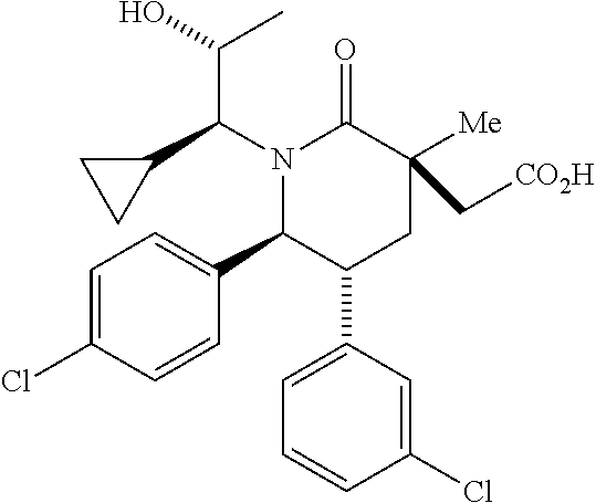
N1(C(C2CC2)C(O)C)C(C2=CC=C(Cl)C=C2)C(C2=CC=CC(Cl)=C2)CC([Me])(C[CO2H])C1=O
